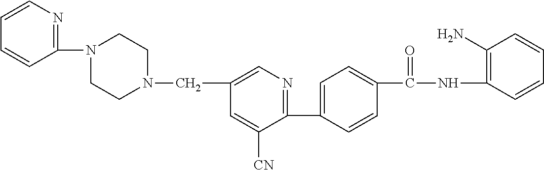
C1(C2=CC=C(C(NC3=C(N)C=CC=C3)=O)C=C2)=NC=C(CN2CCN(C3=NC=CC=C3)CC2)C=C1[CN]
